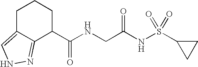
C1C2=CNN=C2C(C(NCC(NS(C2CC2)(=O)=O)=O)=O)CC1
